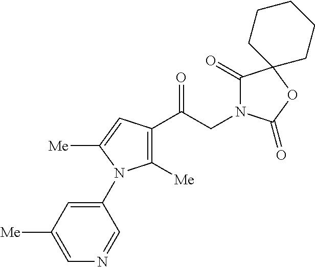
C1([Me])=C(C(CN2C(=O)C3(OC2=O)CCCCC3)=O)C=C([Me])N1C1=CC([Me])=CN=C1
